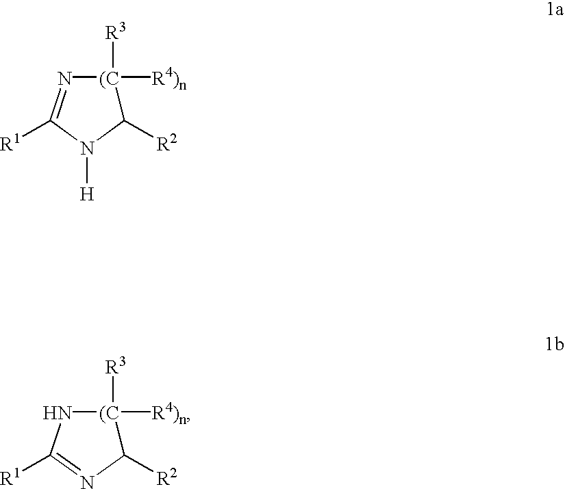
[(C]1([R4)n])([R3])N=C([R1])N([H])C1[R2].[(C]1([R4)n])([R3])NC([R1])=NC1[R2]
